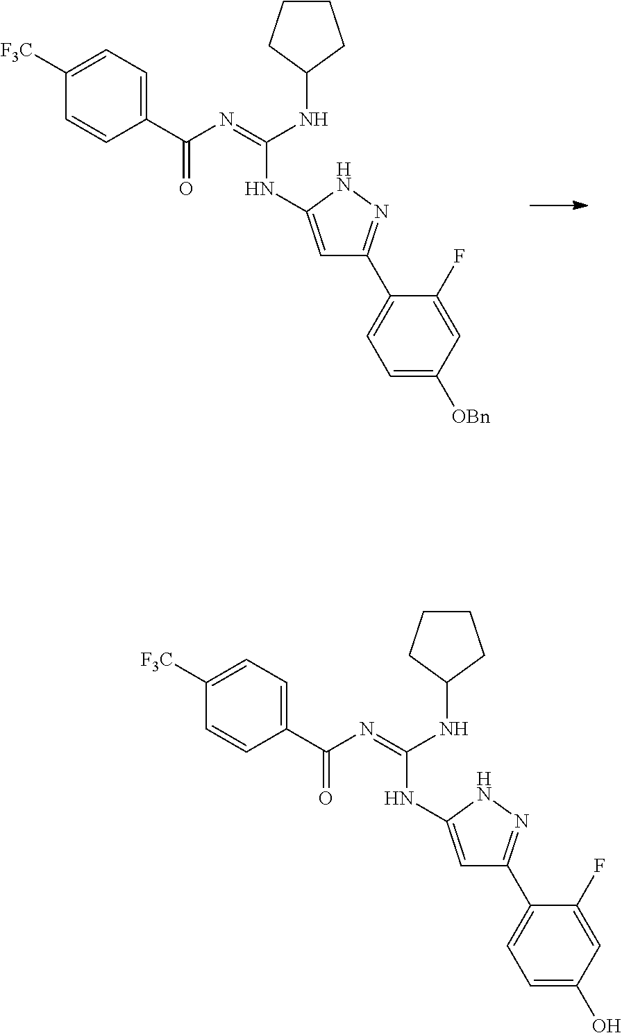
C1([F3C])=CC=C(C(=O)N=C(NC2=CC(C3=CC=C([OBn])C=C3F)=NN2)NC2CCCC2)C=C1.C1([F3C])=CC=C(C(=O)N=C(NC2=CC(C3=CC=C(O)C=C3F)=NN2)NC2CCCC2)C=C1
